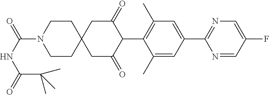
C1(C)=CC(C2=NC=C(F)C=N2)=CC(C)=C1C1C(=O)CC2(CC1=O)CCN(C(NC(=O)C(C)(C)C)=O)CC2
